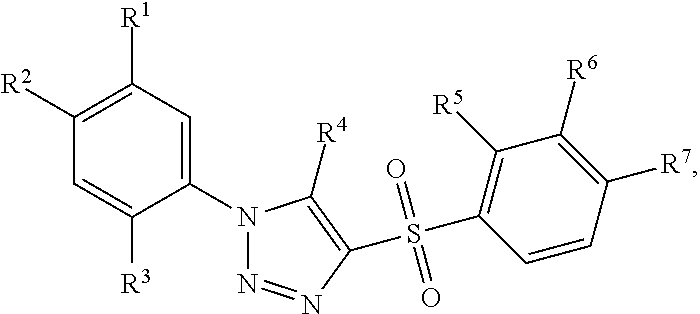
C1([R2])=C([R1])C=C(N2N=NC(S(=O)(=O)C3=C([R5])C([R6])=C([R7])C=C3)=C2[R4])C([R3])=C1
